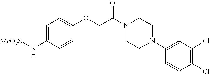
C1=C(N[MeO2S])C=CC(OCC(N2CCN(C3=CC(Cl)=C(Cl)C=C3)CC2)=O)=C1
